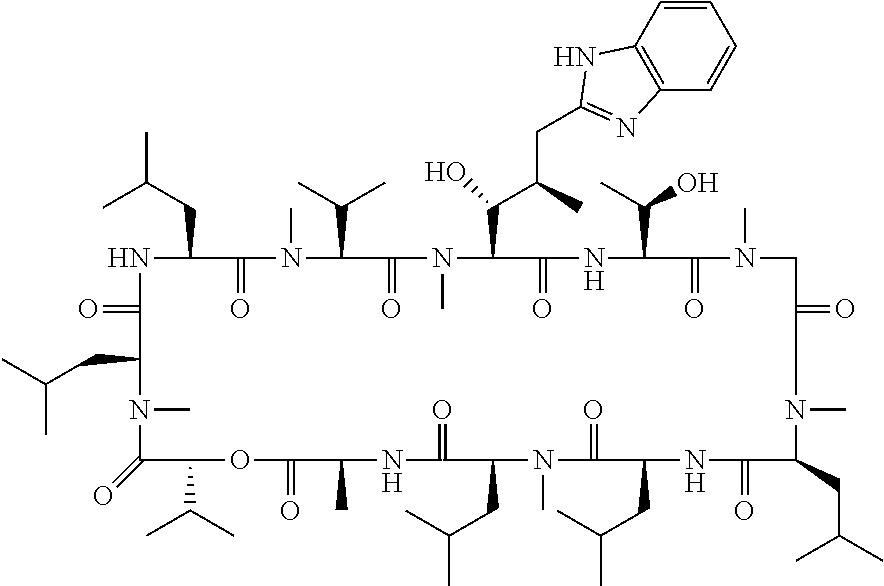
N1C(CC(C)C)C(=O)N(C)C(C(C)C)C(=O)N(C)C(C(C(CC2=NC3=C(C=CC=C3)N2)C)O)C(=O)NC(C(O)C)C(=O)N(C)CC(=O)CN(C)C(CC(C)C)C(=O)NC(CC(C)C)C(=O)N(C)C(CC(C)C)C(=O)NC(C)C(=O)OC(C(C)C)C(=O)N(C)C(CC(C)C)C1=O
